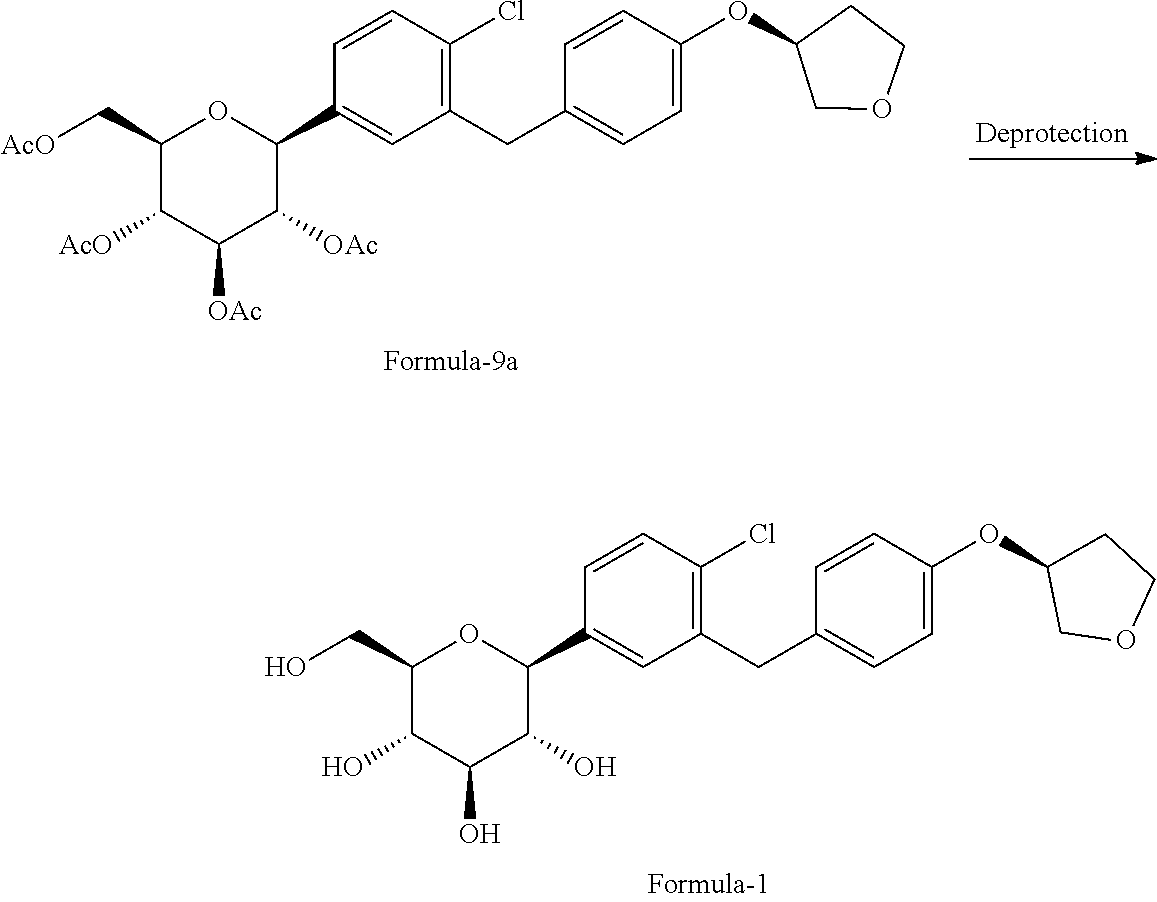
C1(CC2=CC=C(OC3COCC3)C=C2)=C(Cl)C=CC(C2OC(C[AcO])C([AcO])C([OAc])C2[OAc])=C1.C1(CC2=CC=C(OC3COCC3)C=C2)=C(Cl)C=CC(C2OC(CO)C(O)C(O)C2O)=C1
